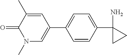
C1=CC(C2(N)CC2)=CC=C1C1=CN(C)C(=O)C(C)=C1
